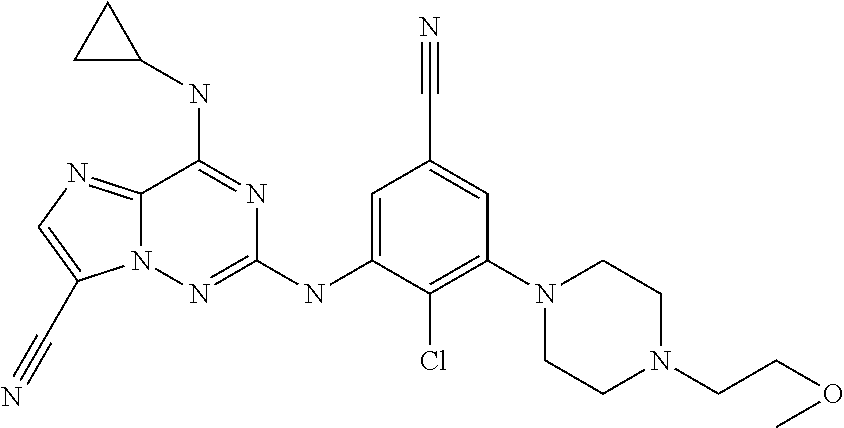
C12=NC=C(C#N)N1N=C(NC1=CC(C#N)=CC(N3CCN(CCOC)CC3)=C1Cl)N=C2NC1CC1
